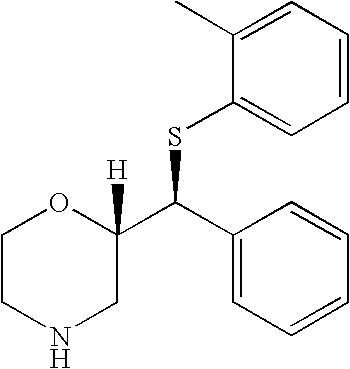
C1(C)=CC=CC=C1SC(C1=CC=CC=C1)C1([H])OCCNC1
